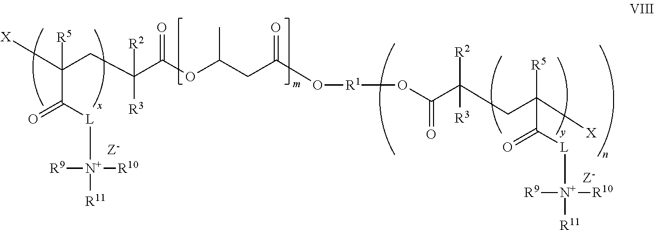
[X]C(CC(C(OC(CC(O[R1]OC(C([R2])(CC([R5])([X])C(=O)[L][N+]([R9])([R10])[R11])[R3])=O)=O)C)=O)([R3])[R2])(C(=O)[L][N+]([R9])([R10])[R11])[R5]
